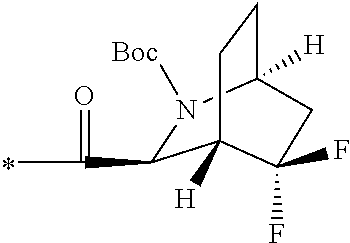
C1(C(=O)C)N([Boc])C2([H])CCC1([H])C(F)(F)C2
